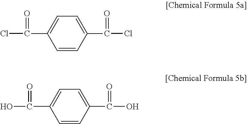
C1=C(C(=O)Cl)C=CC(C(Cl)=O)=C1.C1=C(C(=O)O)C=CC(C(O)=O)=C1
